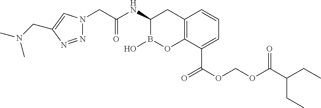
N1=NC(CN(C)C)=CN1CC(NC1B(O)OC2=C(C1)C=CC=C2C(OCOC(C(CC)CC)=O)=O)=O
